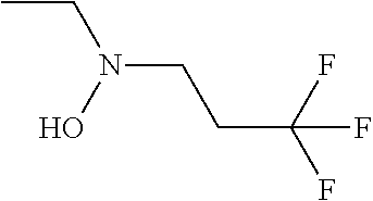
CCN(CCC(F)(F)F)O
